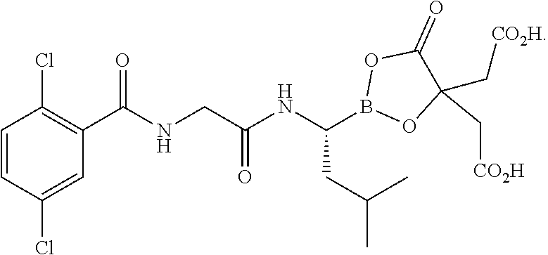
C1=CC(Cl)=CC(C(NCC(NC(B2OC(C[CO2H])(C[CO2H])C(=O)O2)CC(C)C)=O)=O)=C1Cl
